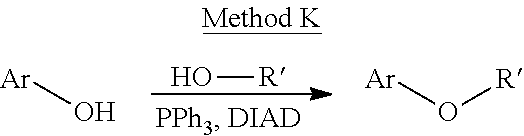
[Ar]O.O[R].[R]O[Ar]
